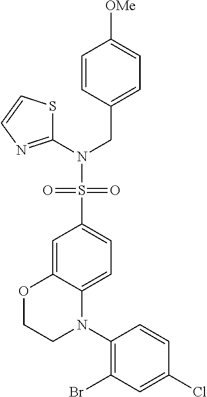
C1(N2C3=CC=C(S(N(C4=NC=CS4)CC4=CC=C([OMe])C=C4)(=O)=O)C=C3OCC2)=C(Br)C=C(Cl)C=C1
